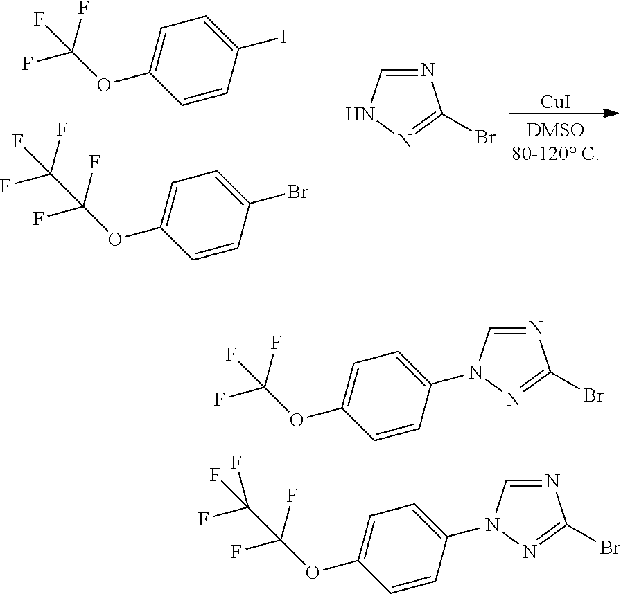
C1=CC(I)=CC=C1OC(F)(F)F.N1=CNN=C1Br.C1=CC(Br)=CC=C1OC(F)(F)C(F)(F)F.[CuI].C1=CC(N2C=NC(Br)=N2)=CC=C1OC(F)(F)F.C1=CC(N2C=NC(Br)=N2)=CC=C1OC(F)(F)C(F)(F)F
